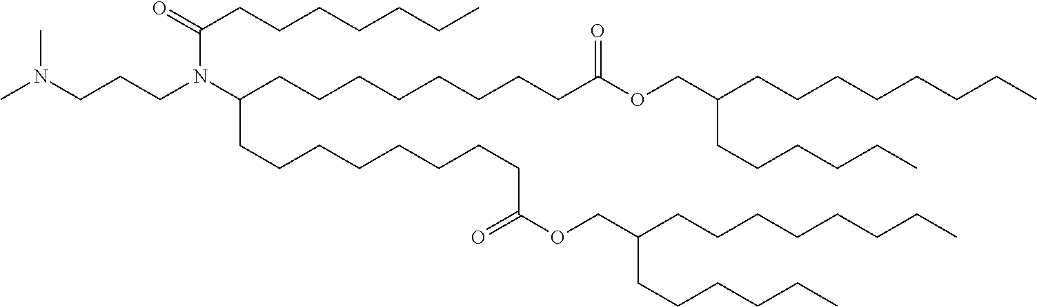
CN(CCCN(C(CCCCCCCCC(=O)OCC(CCCCCCCC)CCCCCC)CCCCCCCCC(OCC(CCCCCCCC)CCCCCC)=O)C(CCCCCCC)=O)C
